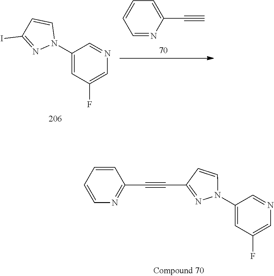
C1=NC(C#C)=CC=C1.C1(N2C=CC(I)=N2)=CC(F)=CN=C1.C1(N2C=CC(C#CC3=NC=CC=C3)=N2)=CC(F)=CN=C1
